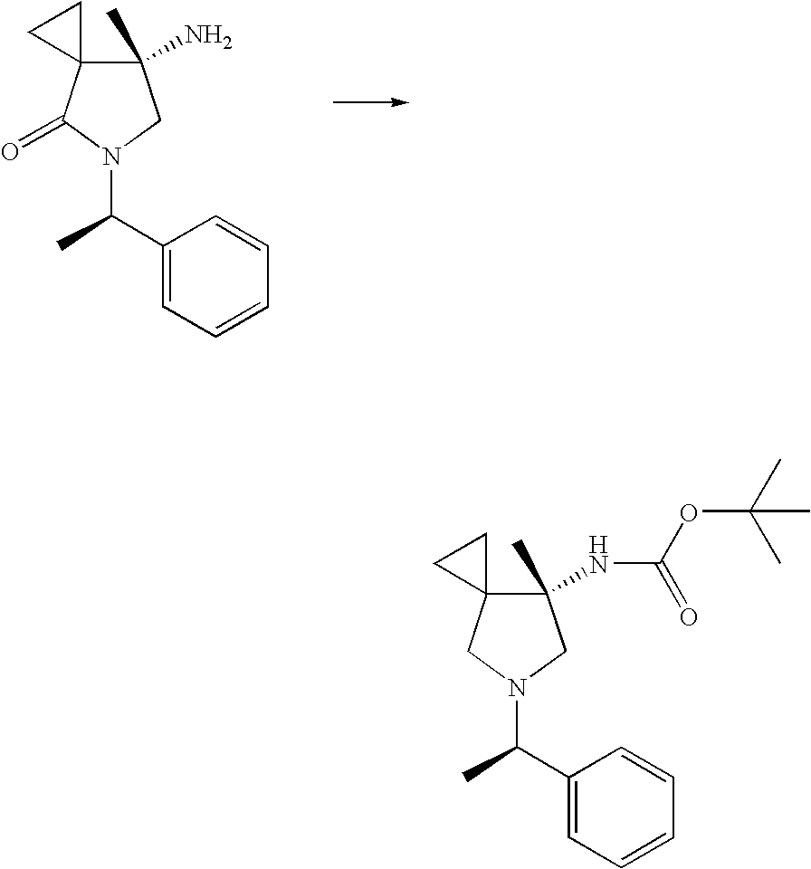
C1(N)(C)C2(C(=O)N(C(C3=CC=CC=C3)C)C1)CC2.C1(NC(OC(C)(C)C)=O)(C)C2(CN(C(C3=CC=CC=C3)C)C1)CC2
